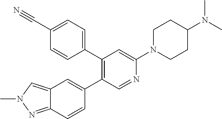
C1(C2=CC=C(C#N)C=C2)=C(C2=CC3=CN(C)N=C3C=C2)C=NC(N2CCC(N(C)C)CC2)=C1
